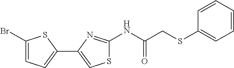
C1(Br)=CC=C(C2=CSC(NC(=O)CSC3=CC=CC=C3)=N2)S1
